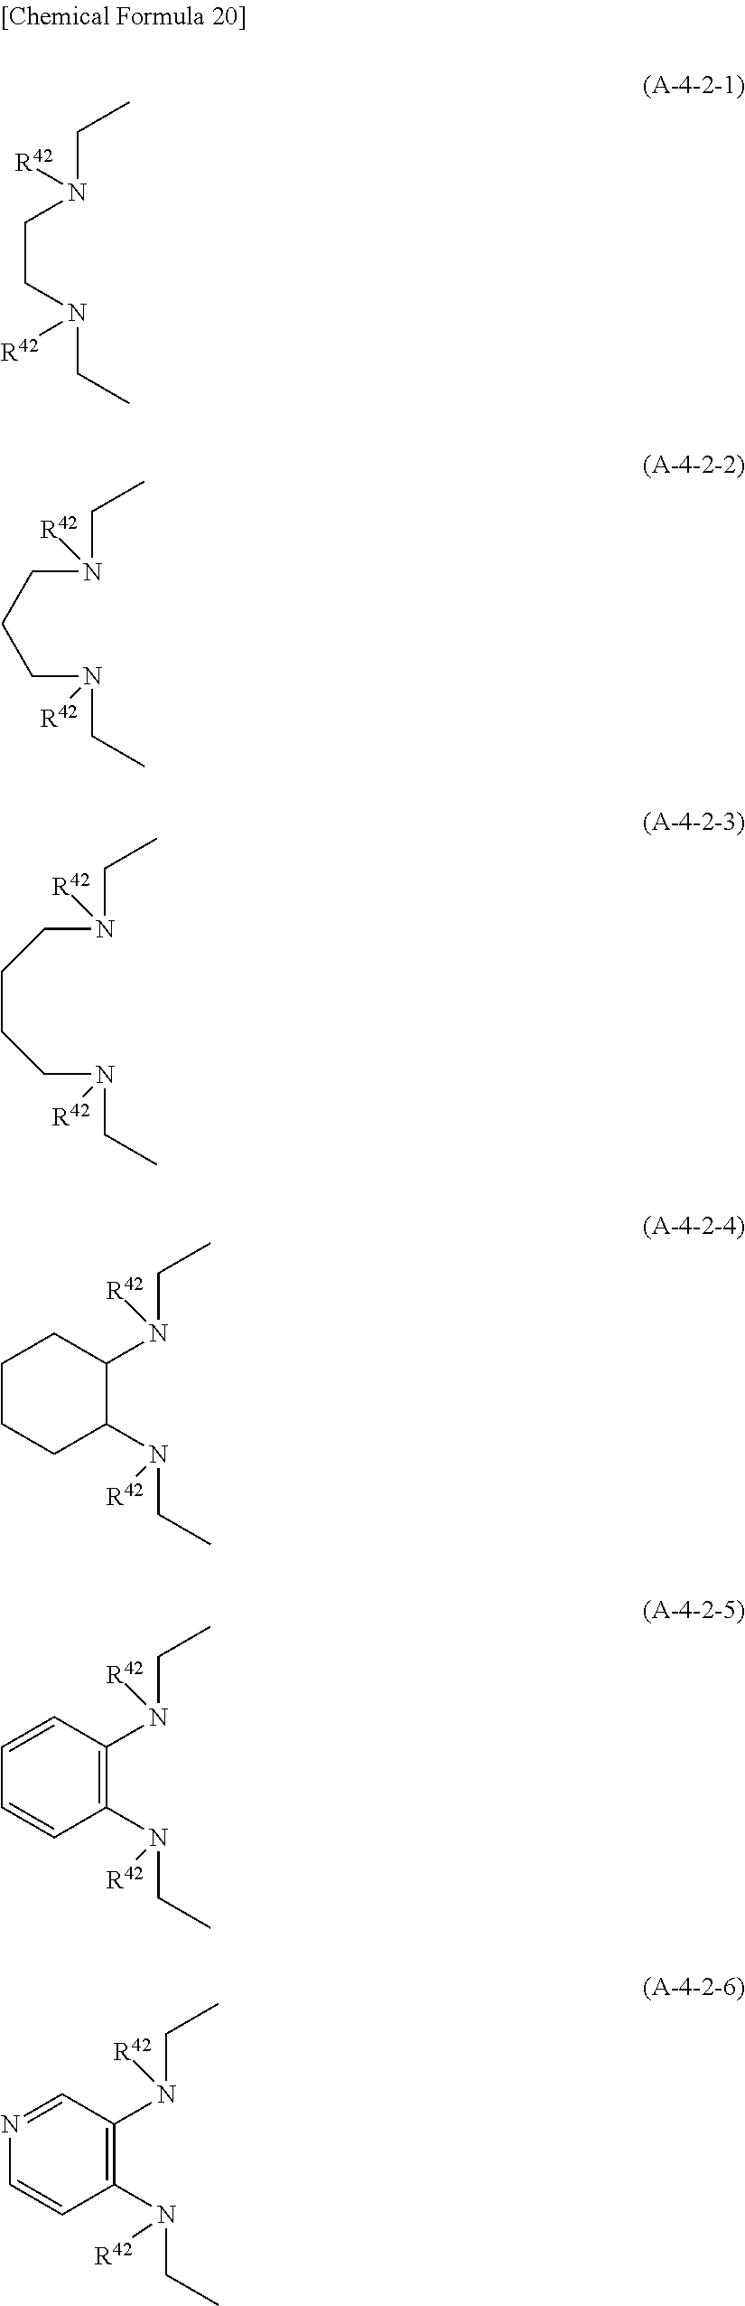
C(CN(CC)[R42])N(CC)[R42].C(C)N(CCCN(CC)[R42])[R42].C(C)N(CCCCN(CC)[R42])[R42].C(C)N(C1CCCCC1N(CC)[R42])[R42].C(C)N(C1=C(N(CC)[R42])C=CC=C1)[R42].C(C)N(C1=C(N(CC)[R42])C=CN=C1)[R42]
